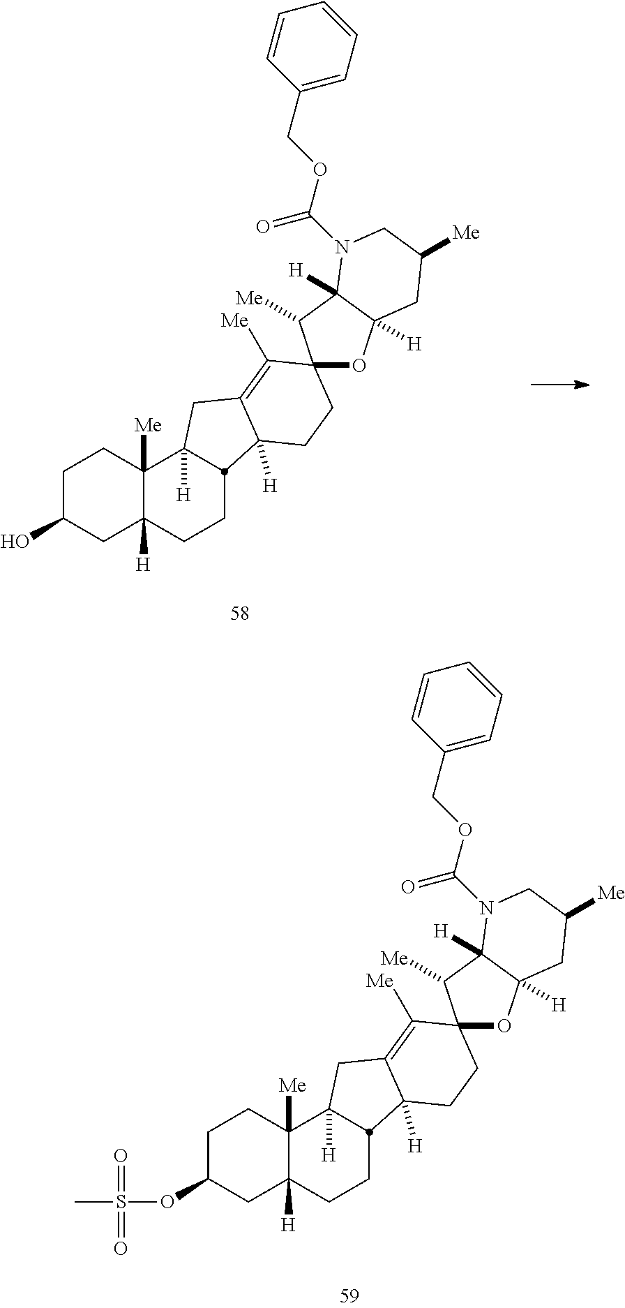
C1CC2([Me])C([H])(CC1O)CCC1C2([H])CC2=C([Me])C3(CCC21[H])OC1([H])C([H])(C3[Me])N(C(=O)OCC2=CC=CC=C2)CC([Me])C1.C1CC2([Me])C([H])(CC1OS(C)(=O)=O)CCC1C2([H])CC2=C([Me])C3(CCC21[H])OC1([H])C([H])(C3[Me])N(C(=O)OCC2=CC=CC=C2)CC([Me])C1
